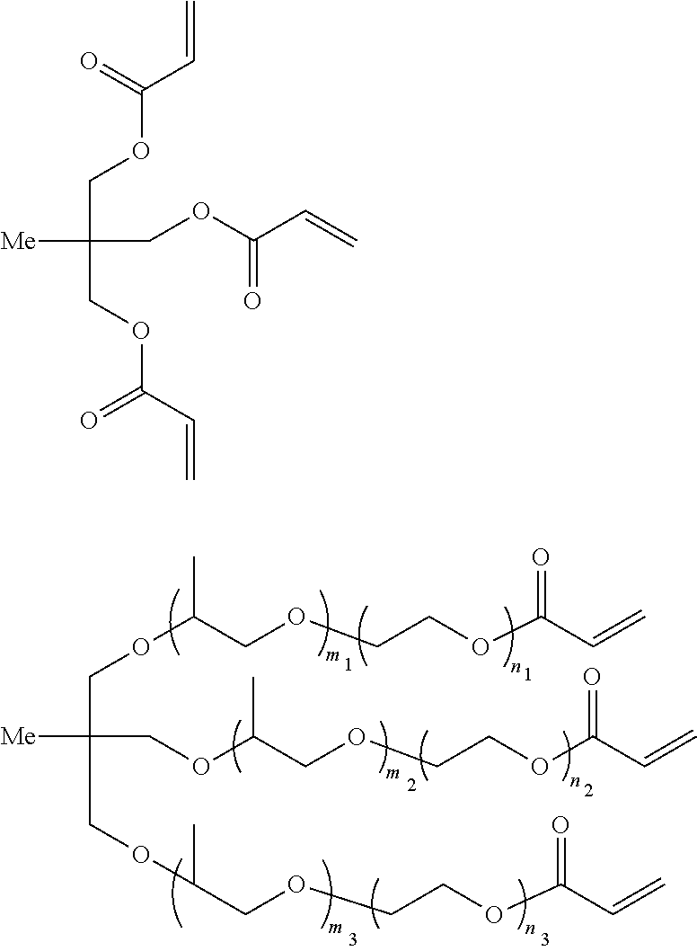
[Me]C(COC(COCCOC(C=C)=O)C)(COC(COCCOC(C=C)=O)C)COC(COCCOC(C=C)=O)C.[Me]C(COC(C=C)=O)(COC(C=C)=O)COC(C=C)=O
